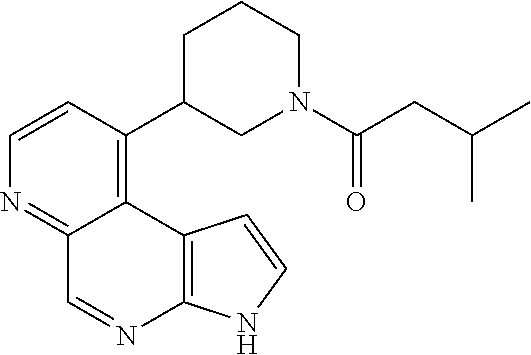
C1=CC(C2CN(C(CC(C)C)=O)CCC2)=C2C(=N1)C=NC1=C2C=CN1
